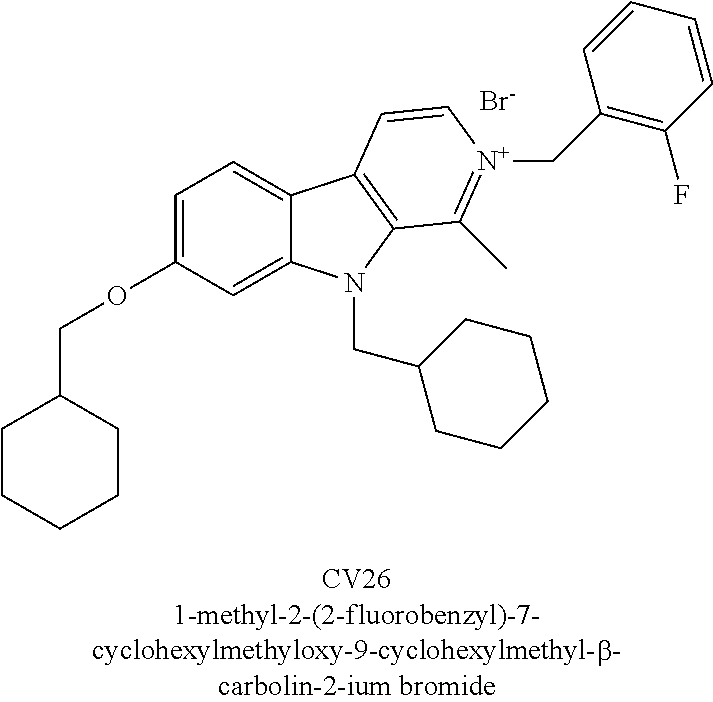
C1CC(COC2=CC=C3C(=C2)N(CC2CCCCC2)C2=C3C=C[N+](CC3=C(F)C=CC=C3)=C2C)CCC1.[Br-]
